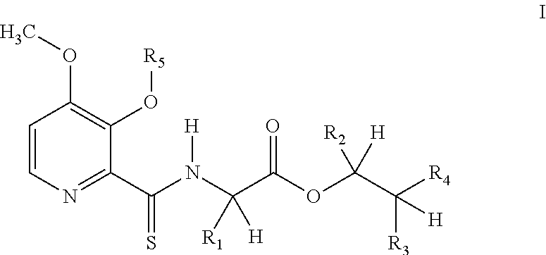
C1=CN=C(C(N(C(C(OC(C([R4])([R3])[H])([H])[R2])=O)([R1])[H])[H])=S)C(O[R5])=C1OC
